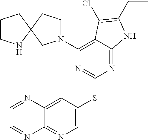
C1=C(SC2=NC(N3CCC4(C3)CCCN4)=C3C(=N2)NC(CC)=C3Cl)C=C2C(=N1)N=CC=N2
